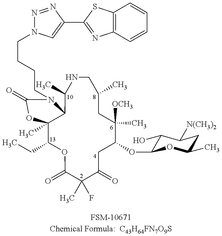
[FSM-10671Chemical Formula:  C43H64FN7O9S].C12(C)C(CC)OC(=O)C(C)(F)C(=O)CC(OC3C(O)C([N(CH3)2])CC(C)O3)C(C)([OCH3])CC(C)CNC(C)C1N(CCCCN1N=NC(C3=NC4=C(S3)C=CC=C4)=C1)C(=O)O2
